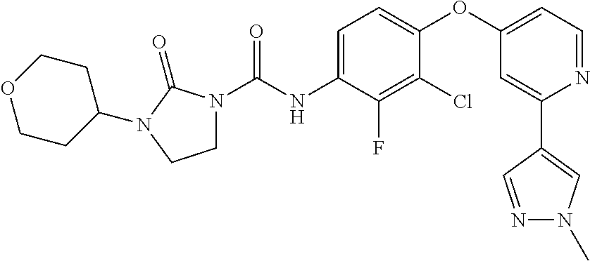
C1=C(NC(=O)N2CCN(C3CCOCC3)C2=O)C(F)=C(Cl)C(OC2=CC=NC(C3=CN(C)N=C3)=C2)=C1
